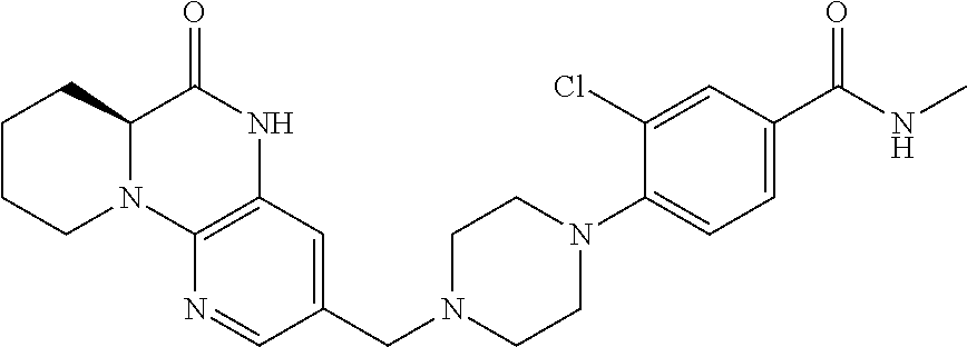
C1CCN2C(C1)C(=O)NC1=C2N=CC(CN2CCN(C3=CC=C(C(NC)=O)C=C3Cl)CC2)=C1
